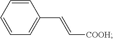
C1=CC=CC=C1C=C[COOH]
